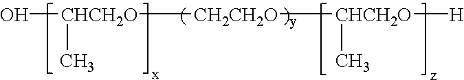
O[CHCH2O]([CH2CH2O][CHCH2O](C)[H])C
